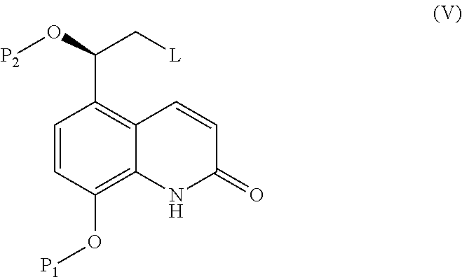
C1=CC(O[P1])=C2C(=C1C(C[L])O[P2])C=CC(=O)N2
